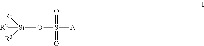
[Si](OS([A])(=O)=O)([R2])([R1])[R3]
